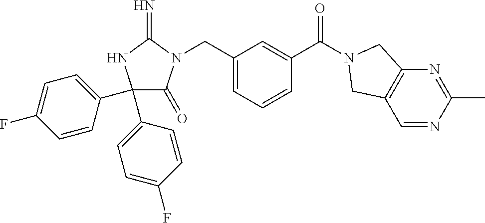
C1(C2=CC=C(F)C=C2)(C2=CC=C(F)C=C2)C(=O)N(CC2=CC=CC(C(=O)N3CC4=C(C=NC(C)=N4)C3)=C2)C(=N)N1
